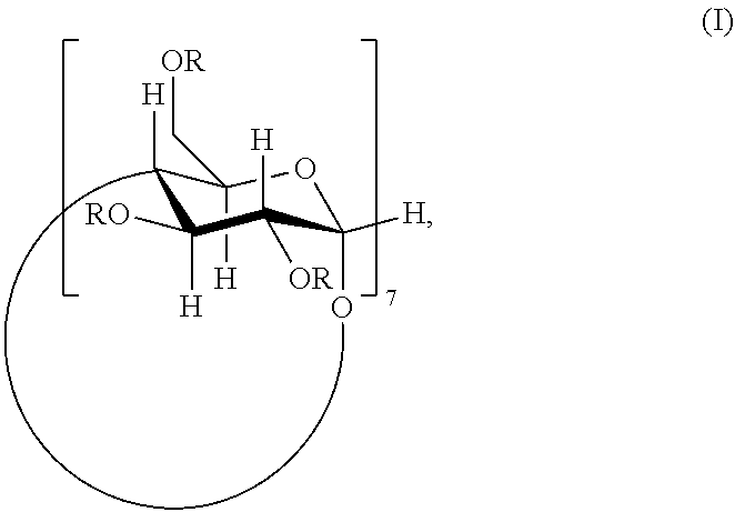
C1(C[OR])([H])C([H])C([H])([RO])C([H])([OR])C([H])(O)O1
